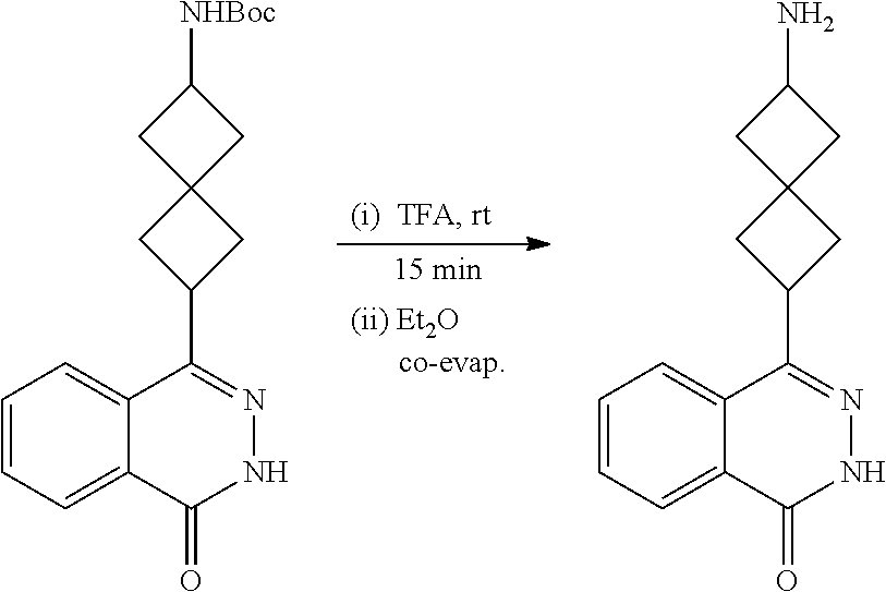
C1=CC=C2C(=C1)C(C1CC3(C1)CC([NHBoc])C3)=NNC2=O.C1=CC=C2C(=C1)C(C1CC3(C1)CC(N)C3)=NNC2=O
